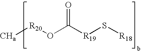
[CHa][R20]OC([R19]S[R18])=O
